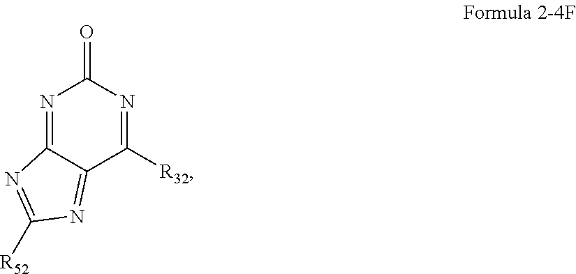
N1=C2C(=NC([R52])=N2)C([R32])=NC1=O
